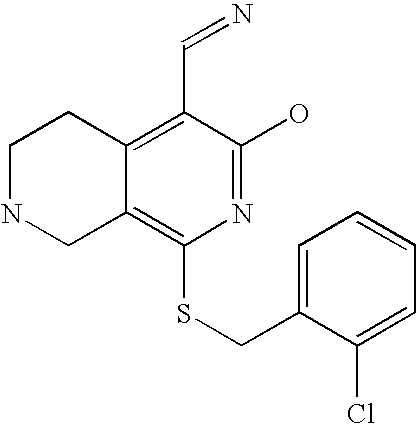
C1NCC2=C(SCC3=CC=CC=C3Cl)N=C(O)C(C=N)=C2C1
